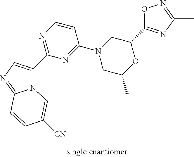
N12C(=NC=C1C1=NC=CC(N3CC(C)OC(C4=NC(C)=NO4)C3)=N1)C=CC([CN])=C2
